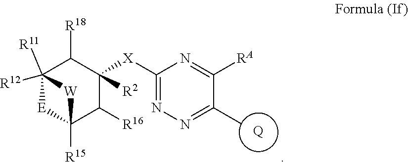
[Q].C1([X]C2=NN=C(C)C([RA])=N2)([R2])C([R18])C2([R12])([R11])[E]C([R15])(C1[R16])[W]2
